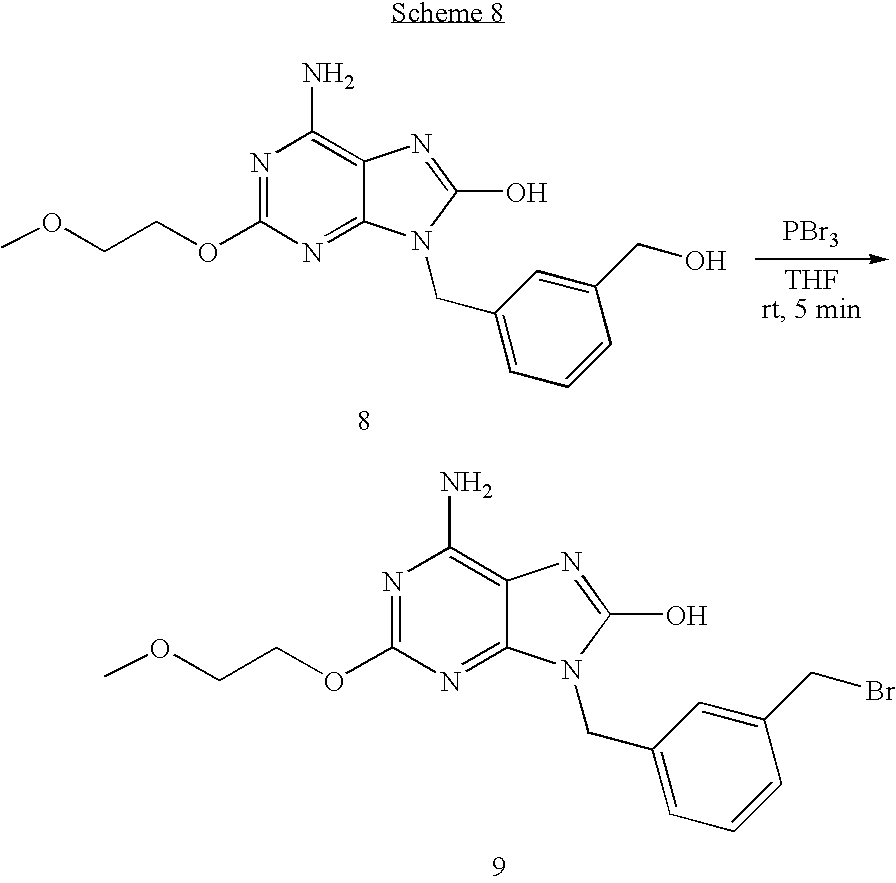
N1=C(OCCOC)N=C2C(=C1N)N=C(O)N2CC1=CC=CC(CO)=C1.[PBr3].N1=C(OCCOC)N=C2C(=C1N)N=C(O)N2CC1=CC=CC(CBr)=C1
